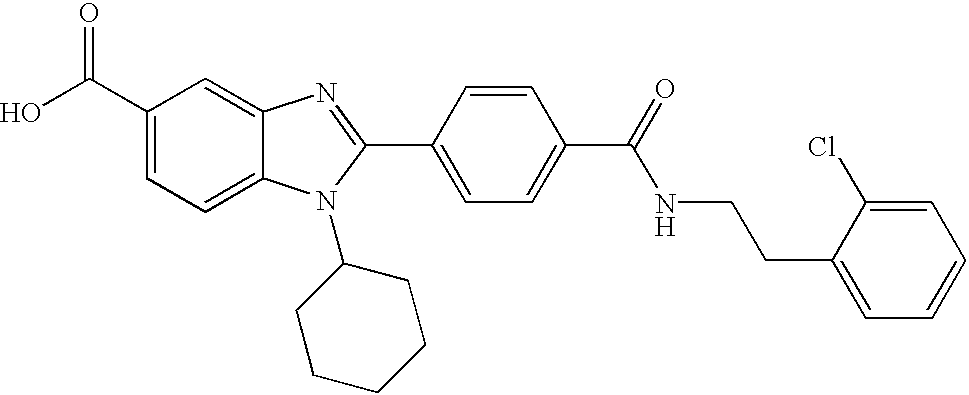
C1(C(O)=O)=CC=C2C(=C1)N=C(C1=CC=C(C(=O)NCCC3=CC=CC=C3Cl)C=C1)N2C1CCCCC1
